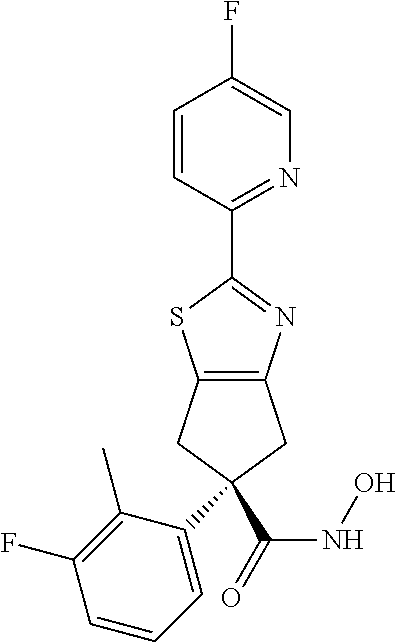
C12=C(CC(C(=O)NO)(C3=CC=CC(F)=C3C)C1)N=C(C1=NC=C(F)C=C1)S2
